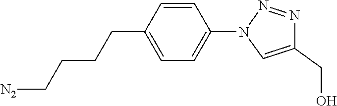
C1=CC(CCCC[N2])=CC=C1N1C=C(CO)N=N1
